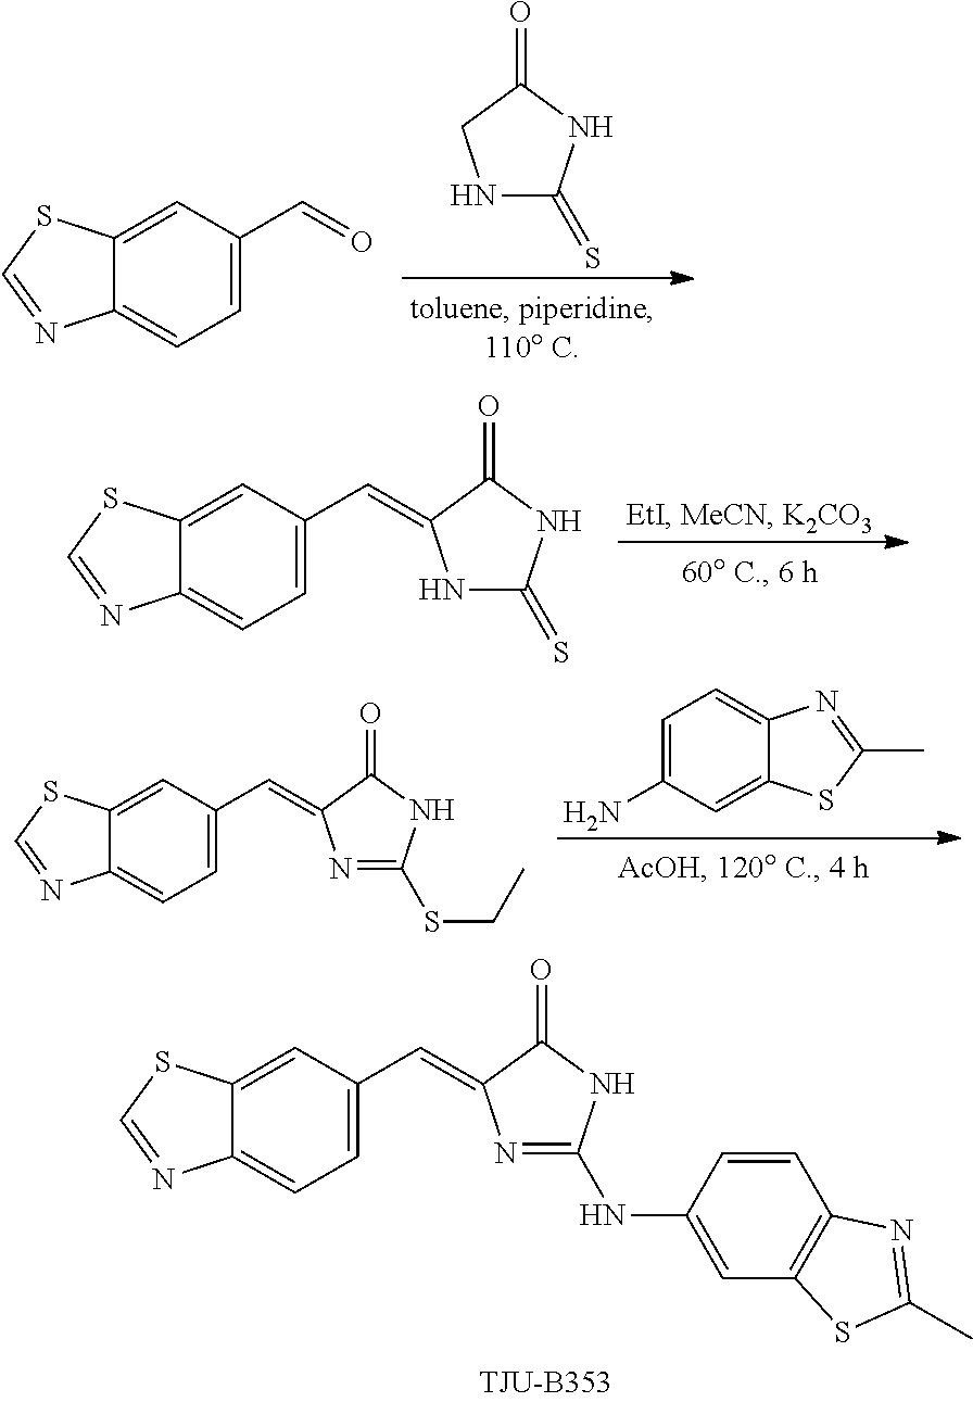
C12=CC=C(C=C3N=C(NC4=CC5=C(C=C4)N=C(C)S5)NC3=O)C=C1SC=N2.N1C(=S)NC(=O)C1.C12=CC=C(C=O)C=C1SC=N2.C12=CC=C(C=C3NC(=S)NC3=O)C=C1SC=N2.C12=CC=C(C=C3N=C(SCC)NC3=O)C=C1SC=N2.C1=C(N)C=C2C(=C1)N=C(C)S2
